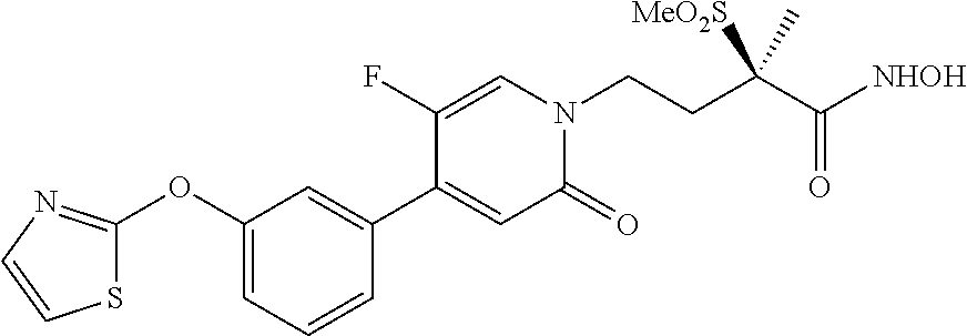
C1(OC2=NC=CS2)=CC=CC(C2=CC(=O)N(CCC(C([NHOH])=O)(C)[MeO2S])C=C2F)=C1
